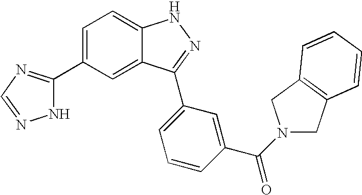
C1=C(C2=NC=NN2)C=C2C(=C1)NN=C2C1=CC=CC(C(N2CC3=C(C2)C=CC=C3)=O)=C1
